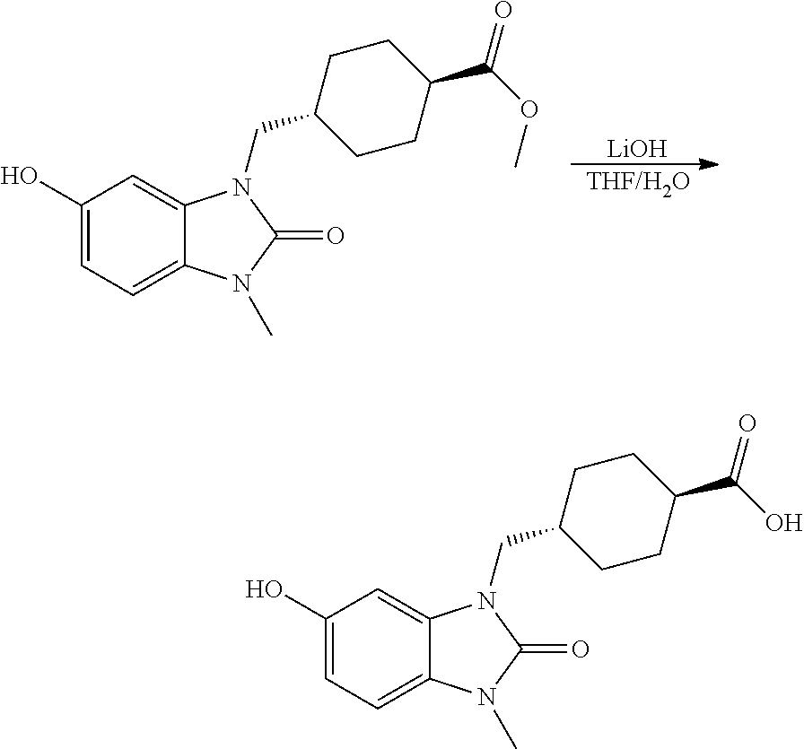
[LiOH].[THF/H2O].C1(O)=CC=C2C(=C1)N(CC1CCC(C(OC)=O)CC1)C(=O)N2C.C1(O)=CC=C2C(=C1)N(CC1CCC(C(O)=O)CC1)C(=O)N2C
